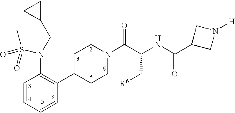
C1=CC=CC(C2CCN(C(C(NC(C3CN([H])C3)=O)C[R6])=O)CC2)=C1N(S(=O)(C)=O)CC1CC1
